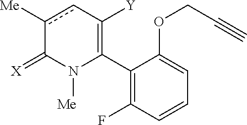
C1(C2=C([Y])cc([Me])C(=[X])N2[Me])=C(F)C=CC=C1OCC#C
